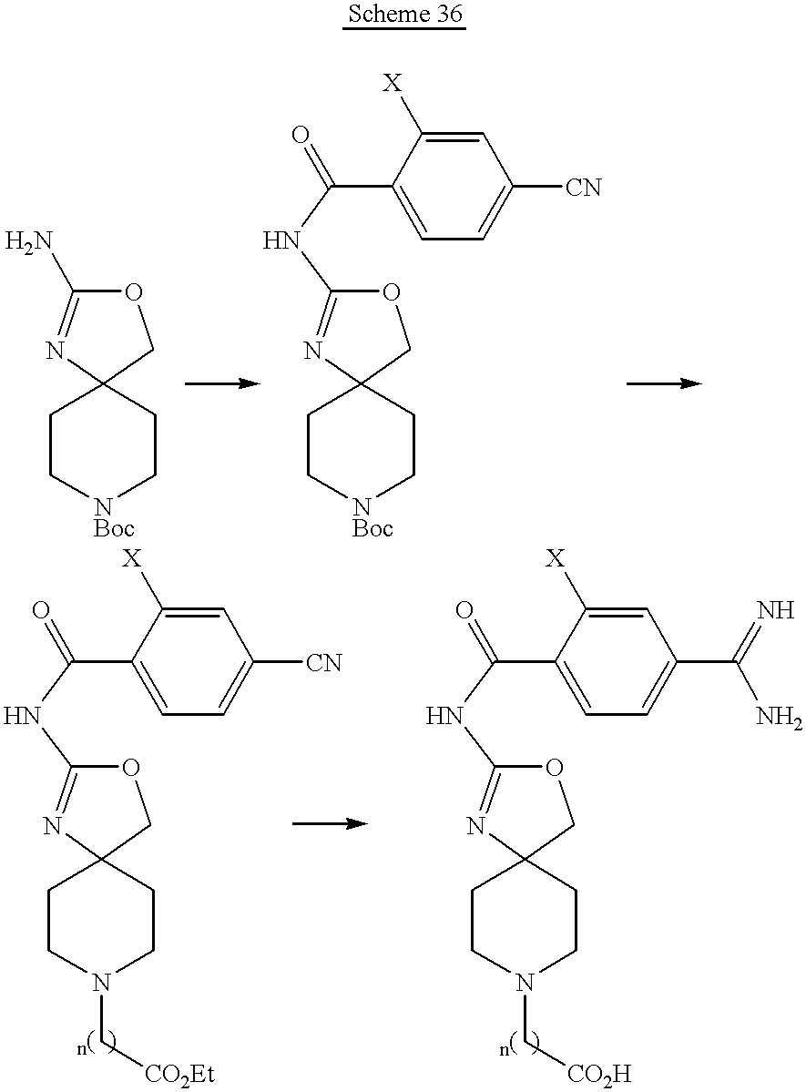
C1C[NBoc]CCC12COC(N)=N2.C1C[NBoc]CCC12COC(NC(=O)C1=CC=C([CN])C=C1[X])=N2.C1CN(C[CO2H])CCC12COC(NC(=O)C1=CC=C(C(=N)N)C=C1[X])=N2.C1CN(C[CO2Et])CCC12COC(NC(=O)C1=CC=C([CN])C=C1[X])=N2
